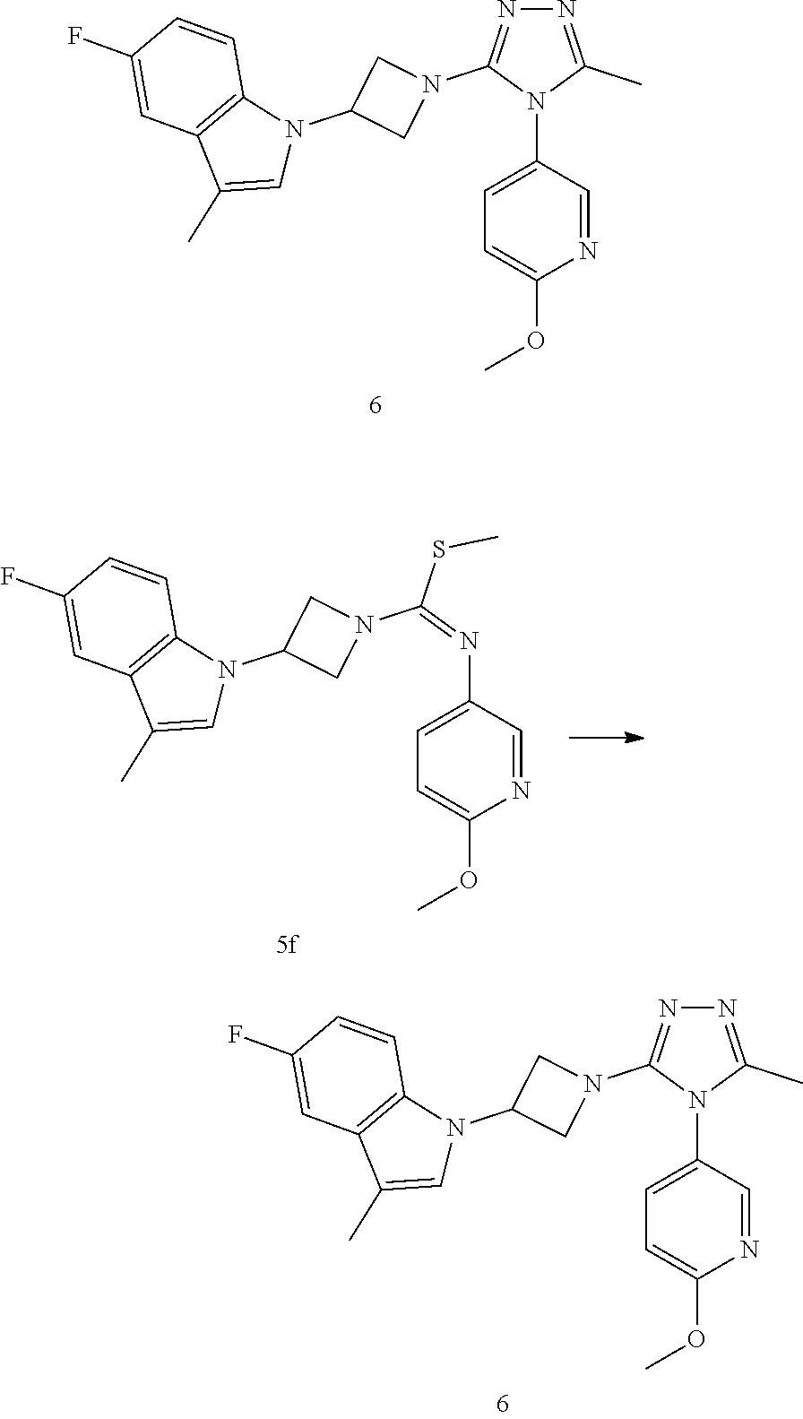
C1=C(N2C(C)=NN=C2N2CC(N3C4=C(C(C)=C3)C=C(F)C=C4)C2)C=NC(OC)=C1.C1=C(N2C(C)=NN=C2N2CC(N3C4=C(C(C)=C3)C=C(F)C=C4)C2)C=NC(OC)=C1.C1=C(N=C(SC)N2CC(N3C4=C(C(C)=C3)C=C(F)C=C4)C2)C=NC(OC)=C1
